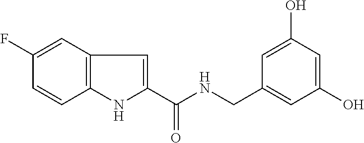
C1(F)=CC2=C(C=C1)NC(C(NCC1=CC(O)=CC(O)=C1)=O)=C2
